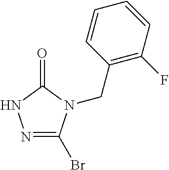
N1=C(Br)N(CC2=C(F)C=CC=C2)C(=O)N1
